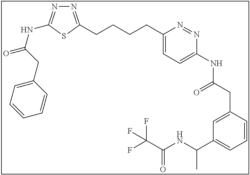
N1=C(CCCCC2=CC=C(NC(CC3=CC(C(NC(C(F)(F)F)=O)C)=CC=C3)=O)N=N2)SC(NC(=O)CC2=CC=CC=C2)=N1
